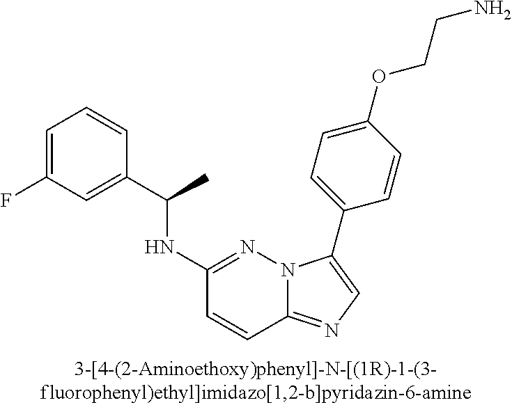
C1(NC(C2=CC(F)=CC=C2)C)=NN2C(=NC=C2C2=CC=C(OCCN)C=C2)C=C1
